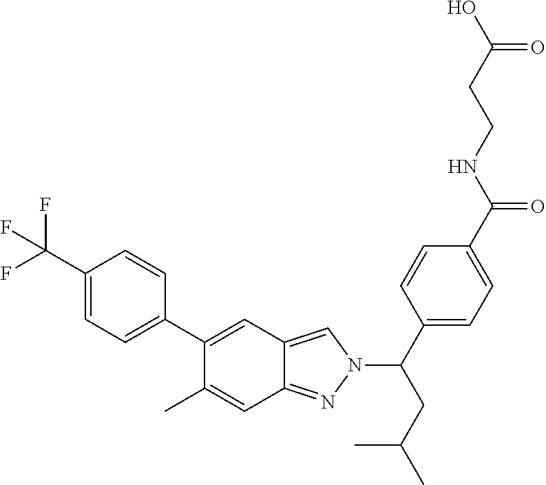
C1(C(F)(F)F)=CC=C(C2=CC3=CN(C(CC(C)C)C4=CC=C(C(NCCC(O)=O)=O)C=C4)N=C3C=C2C)C=C1
